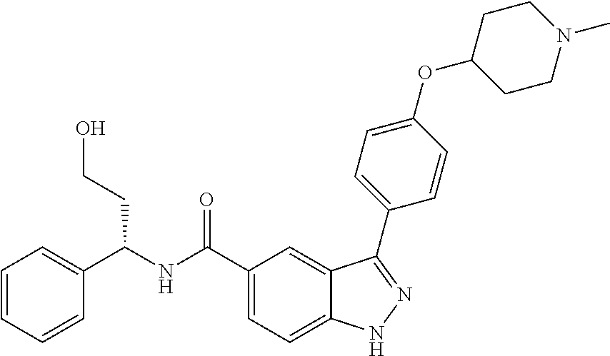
C1=CC=CC(C(NC(C2=CC=C3C(=C2)C(C2=CC=C(OC4CCN(C)CC4)C=C2)=NN3)=O)CCO)=C1
